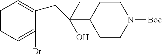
C1=CC=C(Br)C(CC(O)(C)C2CCN([Boc])CC2)=C1
